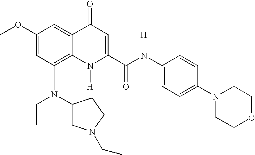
C1(OC)=CC(N(CC)C2CN(CC)CC2)=C2C(=C1)C(=O)C=C(C(=O)N(C1=CC=C(N3CCOCC3)C=C1)[H])N2[H]
